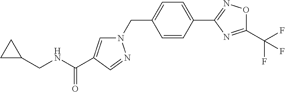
C1=CC(C2=NOC(C(F)(F)F)=N2)=CC=C1CN1C=C(C(NCC2CC2)=O)C=N1
